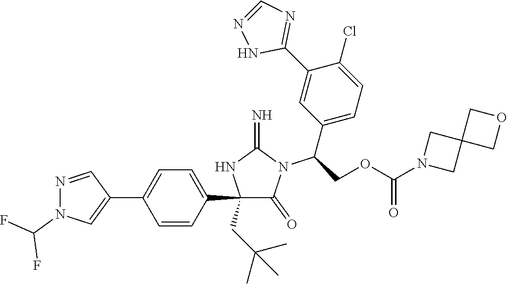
C1(C2=CC=C(C3=CN(C(F)F)N=C3)C=C2)(CC(C)(C)C)C(=O)N(C(C2=CC=C(Cl)C(C3=NC=NN3)=C2)COC(N2CC3(C2)COC3)=O)C(=N)N1
